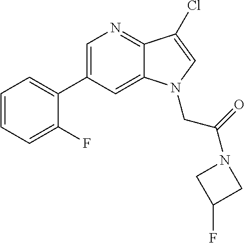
C1=C(C2=CC=CC=C2F)C=C2C(=N1)C(Cl)=CN2CC(N1CC(F)C1)=O
